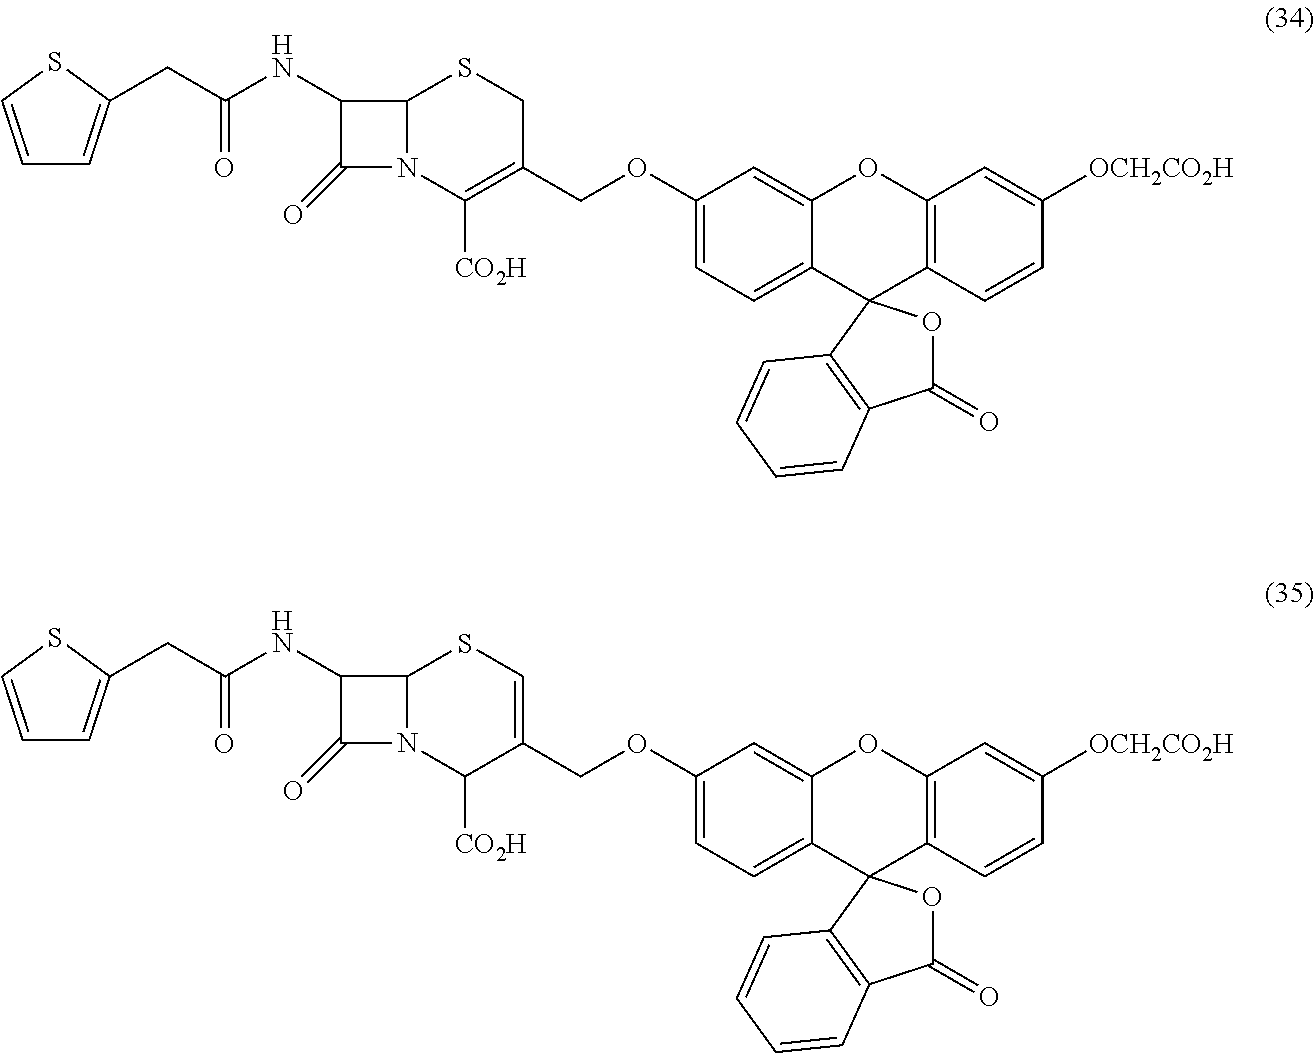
C12=CC=C(OCC3=C([CO2H])N4C(SC3)C(NC(CC3=CC=CS3)=O)C4=O)C=C1OC1=C(C=CC([OCH2CO2H])=C1)C21OC(=O)C2=C1C=CC=C2.C12=CC=C(OCC3=CSC4N(C3[CO2H])C(=O)C4NC(CC3=CC=CS3)=O)C=C1OC1=C(C=CC([OCH2CO2H])=C1)C21OC(=O)C2=C1C=CC=C2
